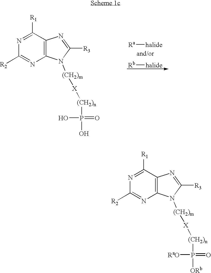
N1=C([R1])C2=C(N=C1[R2])N([(CH2)m][X][(CH2)n]P(=O)(O)O)C([R3])=N2.[Ra][halide].[Rb][halide].N1=C([R1])C2=C(N=C1[R2])N([(CH2)m][X][(CH2)n]P(=O)([RaO])[ORb])C([R3])=N2
